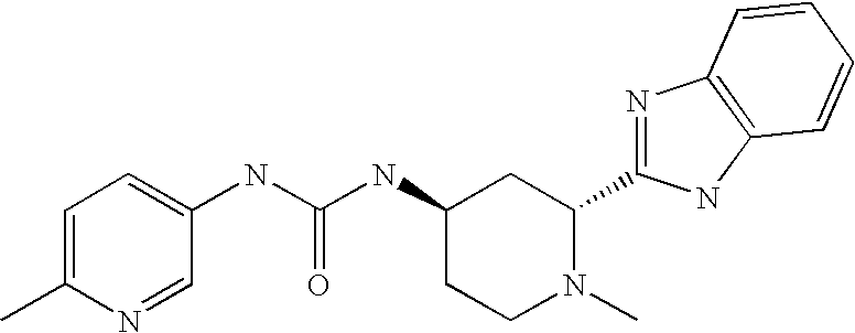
N(C(NC1CCN(C)C(C2=NC3=C(N2)C=CC=C3)C1)=O)C1=CC=C(C)N=C1
